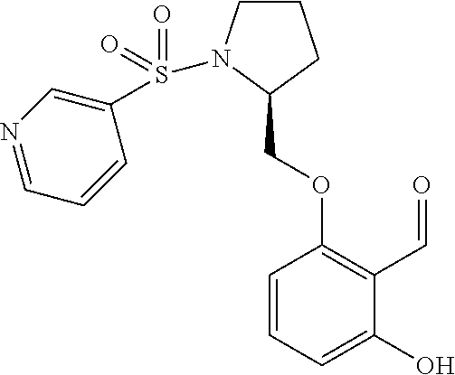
C1(COC2=C(C=O)C(O)=CC=C2)CCCN1S(C1=CN=CC=C1)(=O)=O
